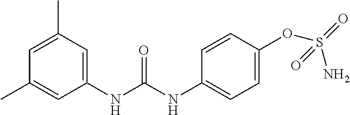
C1=C(C)C=C(NC(NC2=CC=C(OS(=O)(N)=O)C=C2)=O)C=C1C
